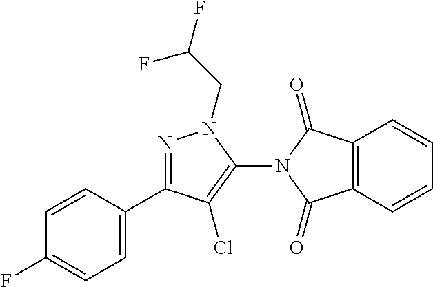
C1=CC(C2=NN(CC(F)F)C(N3C(=O)C4=C(C3=O)C=CC=C4)=C2Cl)=CC=C1F
